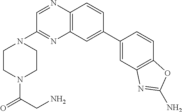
C1=C(C2=CC3=C(N=CC(N4CCN(C(=O)CN)CC4)=N3)C=C2)C=CC2=C1N=C(N)O2
